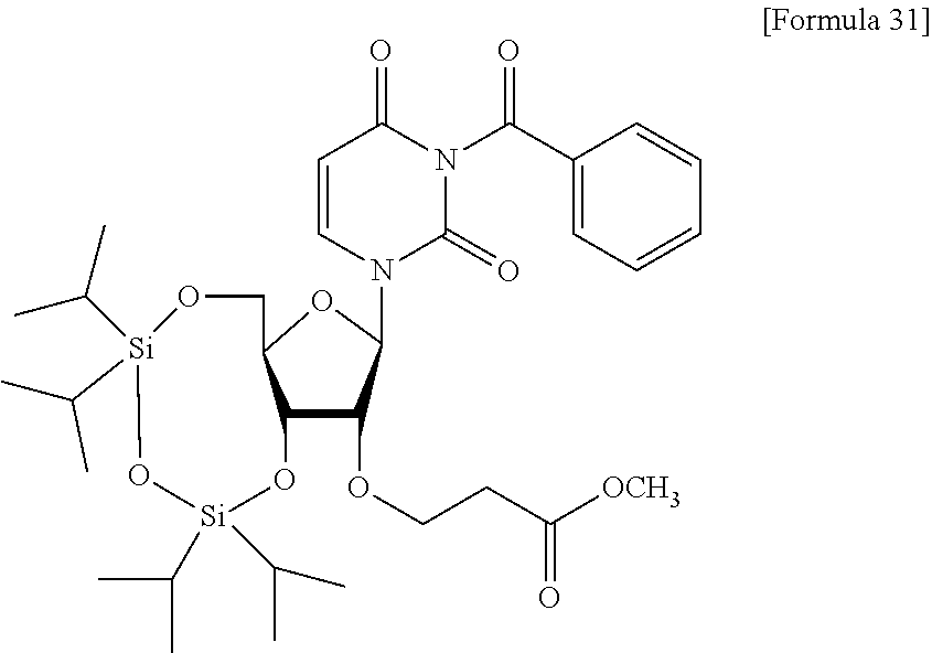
C1=CN(C2C(OCCC([OCH3])=O)C3C(O2)CO[Si](C(C)C)(C(C)C)O[Si](C(C)C)(C(C)C)O3)C(=O)N(C(C2=CC=CC=C2)=O)C1=O
